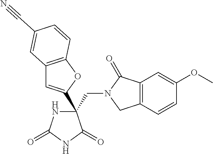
C(C1(C2=CC3=C(O2)C=CC(C#N)=C3)NC(=O)NC1=O)N1CC2=C(C1=O)C=C(OC)C=C2
